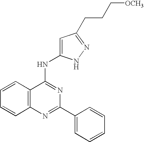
C12=C(N=C(C3=CC=CC=C3)N=C1NC1=CC(CCC[OCH3])=NN1)C=CC=C2
